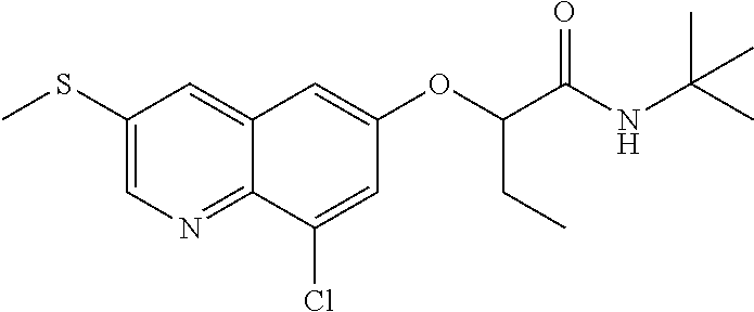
C1(SC)=CN=C2C(=C1)C=C(OC(C(NC(C)(C)C)=O)CC)C=C2Cl
